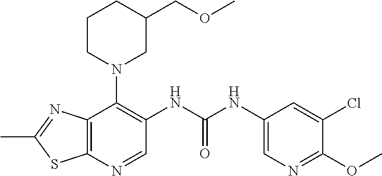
C12=C(N=CC(NC(NC3=CN=C(OC)C(Cl)=C3)=O)=C1N1CC(COC)CCC1)SC(C)=N2
